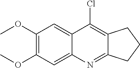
C1(OC)=C(OC)C=C2C(=C1)C(Cl)=C1C(=N2)CCC1
